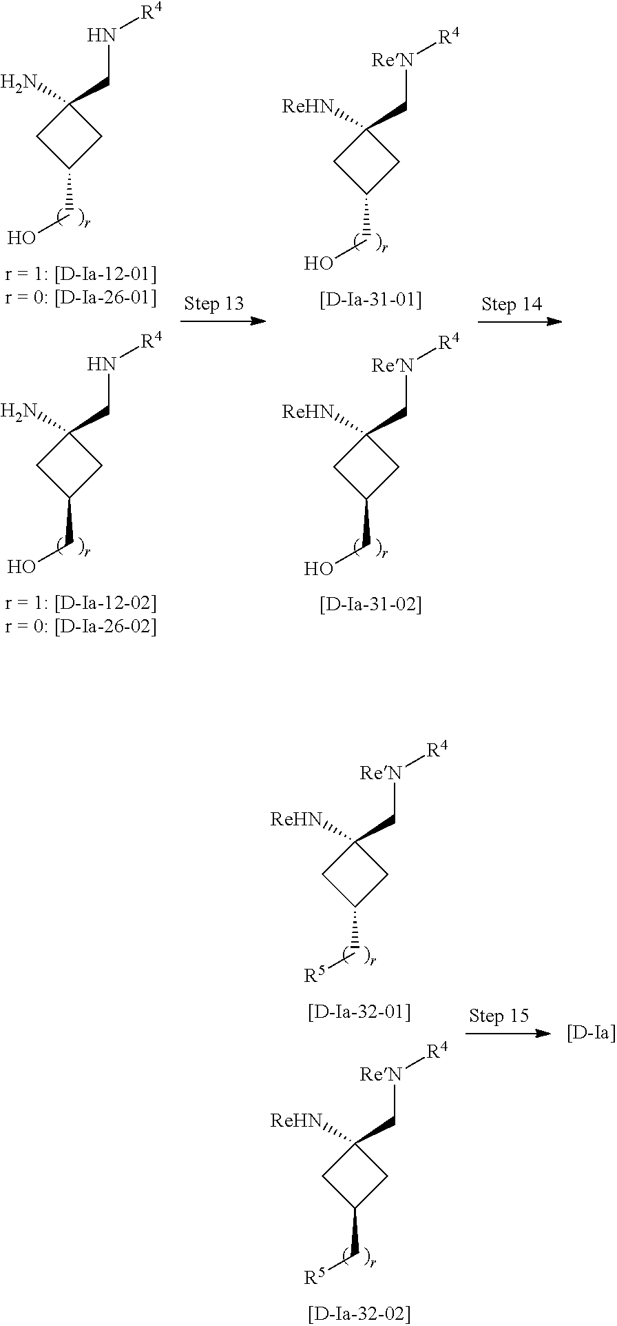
C1(CO)CC(C[ReN][R4])([ReHN])C1.C1(CO)CC(C[ReN][R4])([ReHN])C1.C1(CO)CC(CN[R4])(N)C1.C1(CO)CC(CN[R4])(N)C1.C1(C[R5])CC(C[ReN][R4])([ReHN])C1.C1(C[R5])CC(C[ReN][R4])([ReHN])C1
